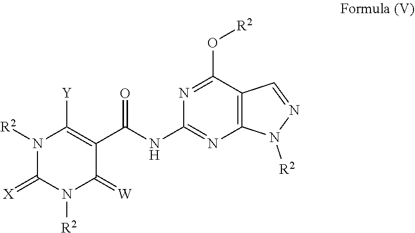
N1=C(O[R2])C2=C(N=C1NC(C1=C([Y])N([R2])C(=[X])N([R2])C1=[W])=O)N([R2])N=C2
